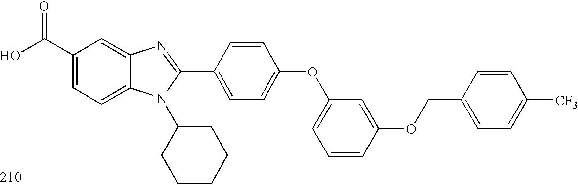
OC(C1=CC=C2C(=C1)N=C(C1=CC=C(OC3=CC=CC(OCC4=CC=C([CF3])C=C4)=C3)C=C1)N2C1CCCCC1)=O
